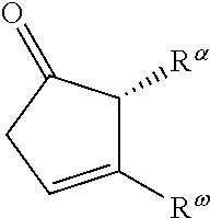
C1([Rw])=CCC(=O)C1[Ra]
